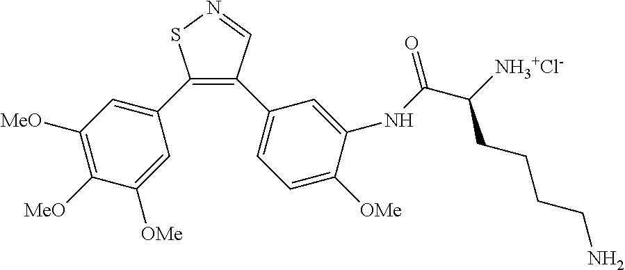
C1(C2=CC([MeO])=C([MeO])C([OMe])=C2)=C(C2=CC=C([OMe])C(NC(C([NH3+Cl-])CCCCN)=O)=C2)C=NS1
